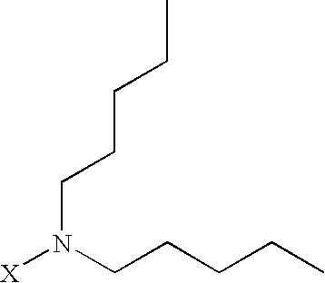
[X]N(CCCCC)CCCCC
